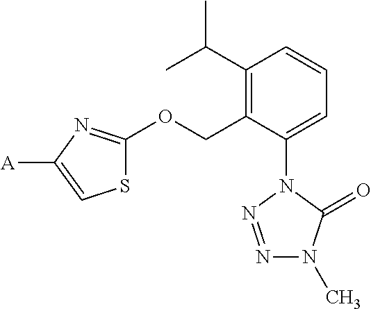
C1(C(C)C)=C(COC2=NC([A])=CS2)C(N2C(=O)N(C)N=N2)=CC=C1
